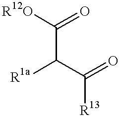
[R1a]C(C(=O)[R13])C([R12O])=O
